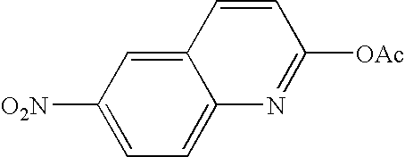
C12=CC([O2N])=CC=C1N=C([OAc])C=C2
